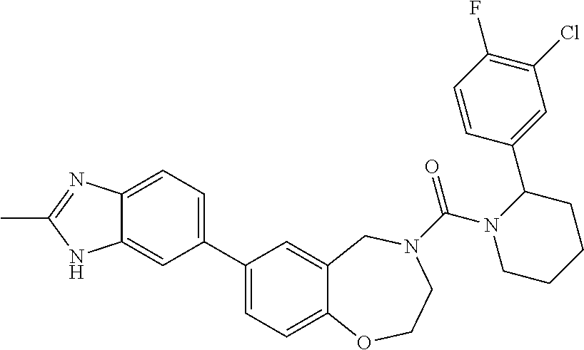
C1(C2=CC=C3C(=C2)NC(C)=N3)=CC=C2C(=C1)CN(C(N1CCCCC1C1=CC(Cl)=C(F)C=C1)=O)CCO2
